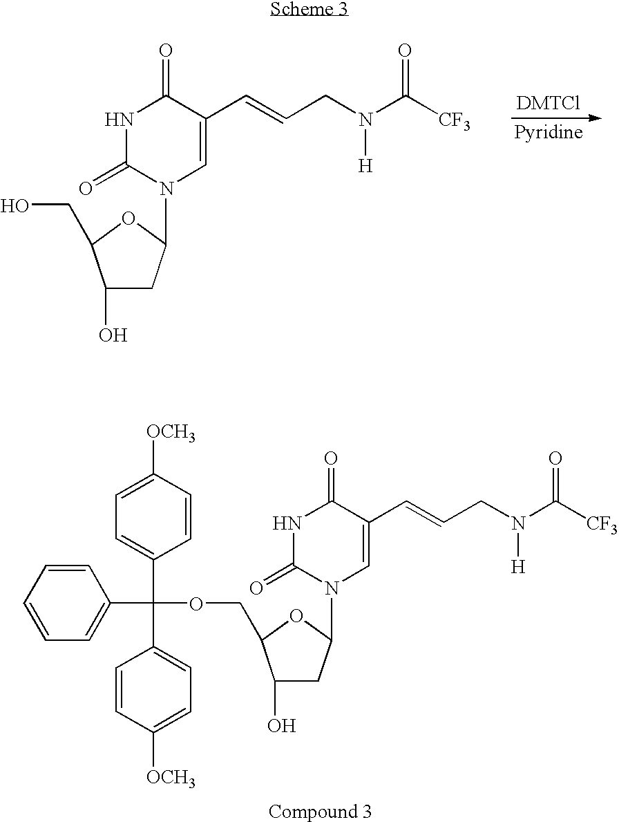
C1(O)CC(N2C=C(C=CCN(C(=O)[CF3])[H])C(=O)NC2=O)OC1CO.[DMTCl].[Pyridine].C1(O)CC(N2C=C(C=CCN(C(=O)[CF3])[H])C(=O)NC2=O)OC1COC(C1=CC=CC=C1)(C1=CC=C([OCH3])C=C1)C1=CC=C([OCH3])C=C1
